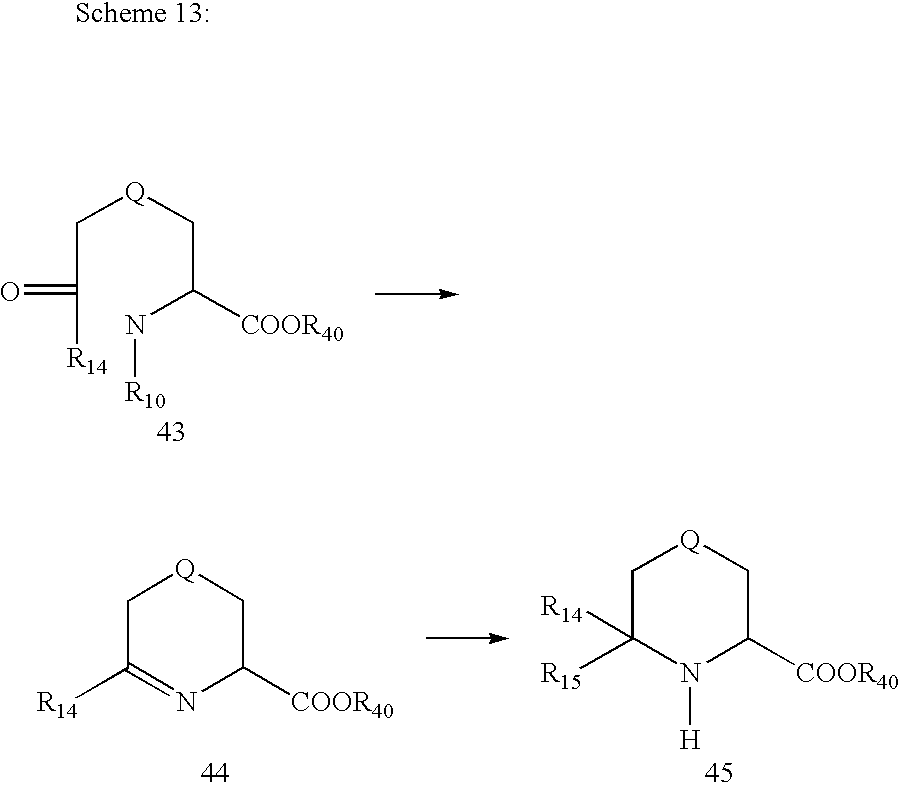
C(C(=O)[R14])[Q]CC(N[R10])[COOR40].C1C([R14])=NC([COOR40])C[Q]1.C1C([R15])([R14])N([H])C([COOR40])C[Q]1
